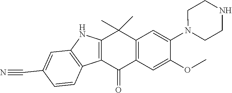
C12=C(C=C(OC)C(N3CCNCC3)=C1)C(=O)C1=C(C2(C)C)NC2=C1C=CC(C#N)=C2
